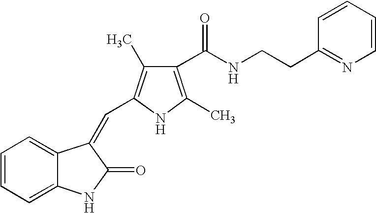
C1=CC=C2C(=C1)C(=CC1=C(C)C(C(NCCC3=NC=CC=C3)=O)=C(C)N1)C(=O)N2
